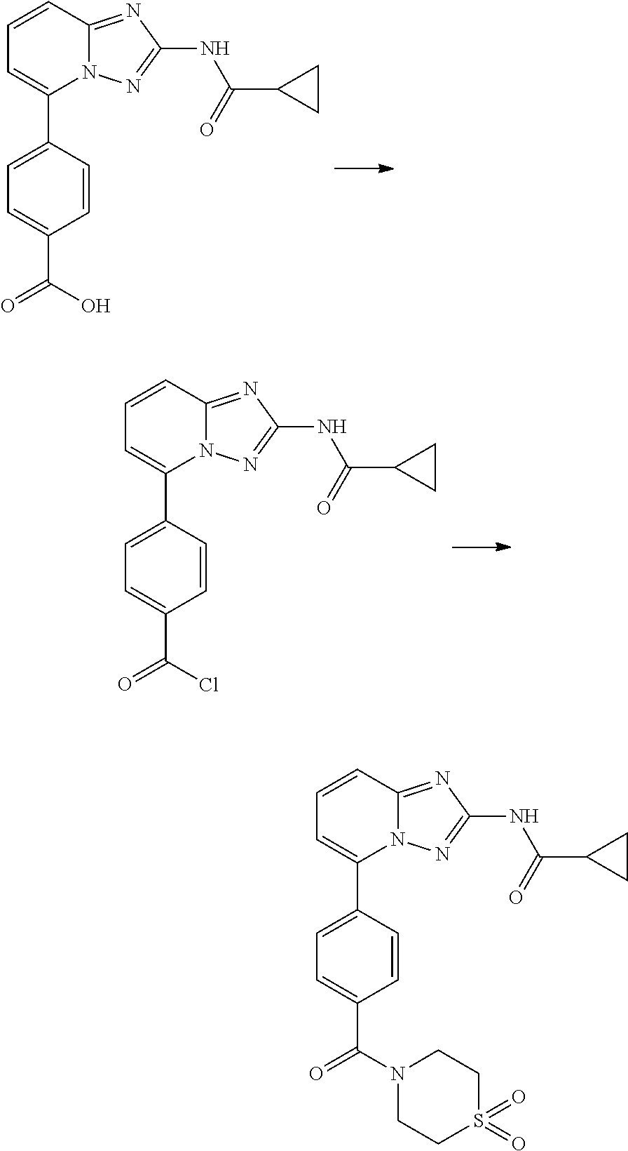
C1=CC=C(C2=CC=C(C(O)=O)C=C2)N2C1=NC(NC(=O)C1CC1)=N2.C1=CC=C(C2=CC=C(C(Cl)=O)C=C2)N2C1=NC(NC(=O)C1CC1)=N2.C1=CC=C(C2=CC=C(C(N3CCS(=O)(=O)CC3)=O)C=C2)N2C1=NC(NC(=O)C1CC1)=N2
